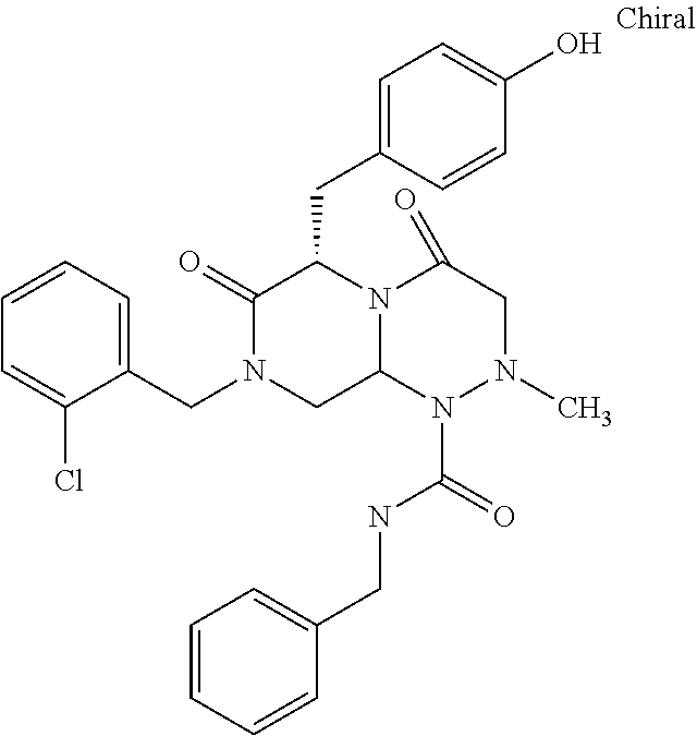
C1(CN2CC3N(C(CC4=CC=C(O)C=C4)C2=O)C(=O)CN(C)N3C(=O)NCC2=CC=CC=C2)=CC=CC=C1Cl
